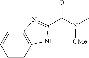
C1=CC=CC2=C1N=C(C(N(C)[OMe])=O)N2
